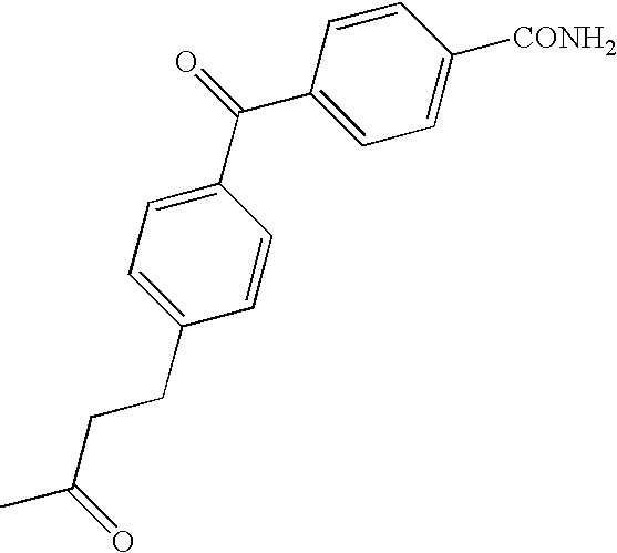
C1=CC(C(=O)C2=CC=C(CCC(C)=O)C=C2)=CC=C1[CONH2]
